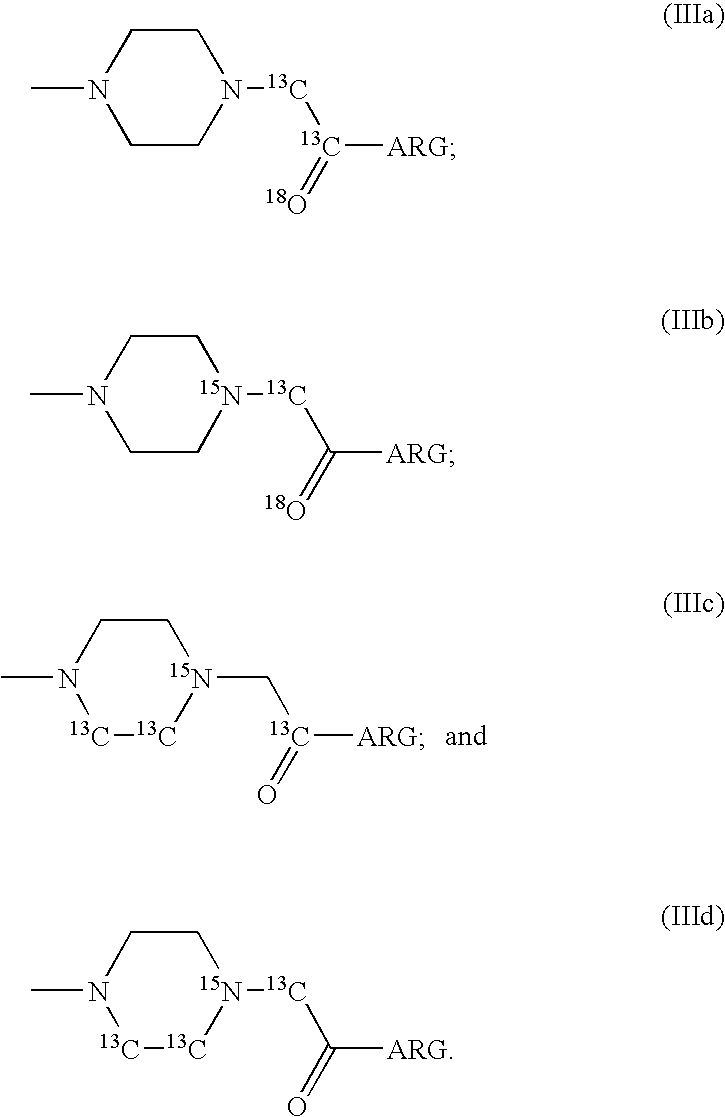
CN1[13C][13C][15N](C[13C]([ARG])=O)CC1.CN1[13C][13C][15N]([13C]C([ARG])=O)CC1.CN1CCN([13C][13C]([ARG])=[18O])CC1.CN1CC[15N]([13C]C([ARG])=[18O])CC1
